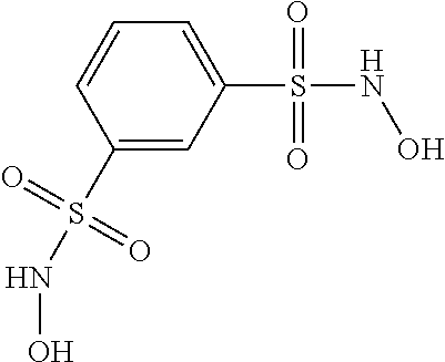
C1(S(NO)(=O)=O)=CC=CC(S(NO)(=O)=O)=C1
